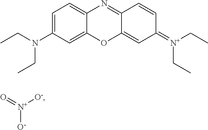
C1=C(N(CC)CC)C=C2C(=C1)N=C1C(=CC(=[N+](CC)CC)C=C1)O2.[O-][N+](=O)[O-]
